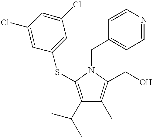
C1(C(C)C)=C(SC2=CC(Cl)=CC(Cl)=C2)N(CC2=CC=NC=C2)C(CO)=C1C
